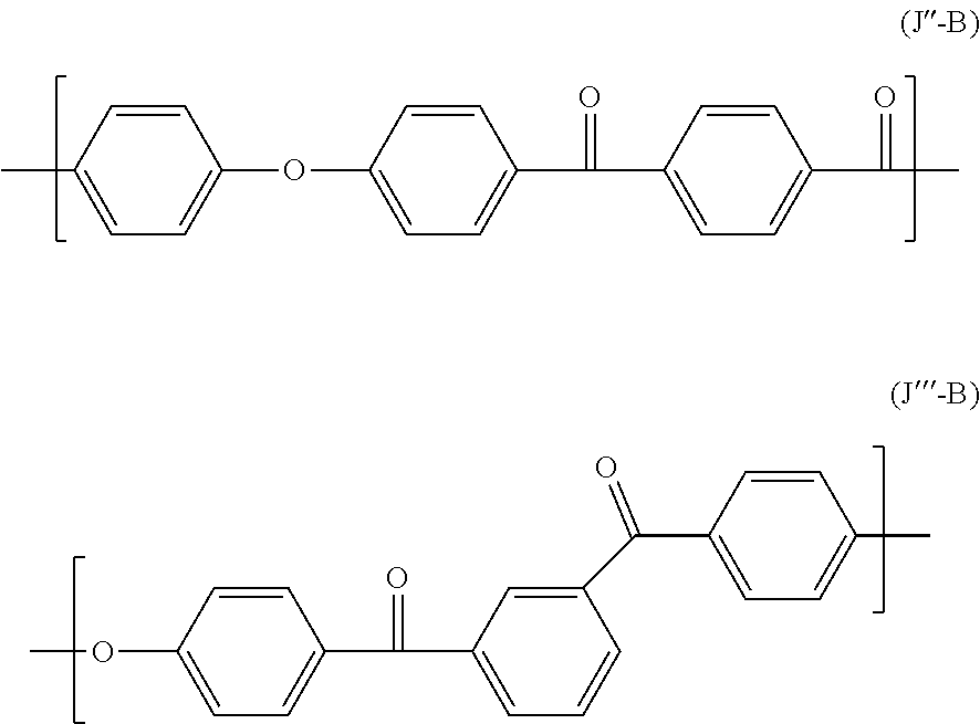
COC1=CC=C(C(=O)C2=CC=CC(C(C3=CC=C(C)C=C3)=O)=C2)C=C1.CC1=CC=C(OC2=CC=C(C(=O)C3=CC=C(C(C)=O)C=C3)C=C2)C=C1
